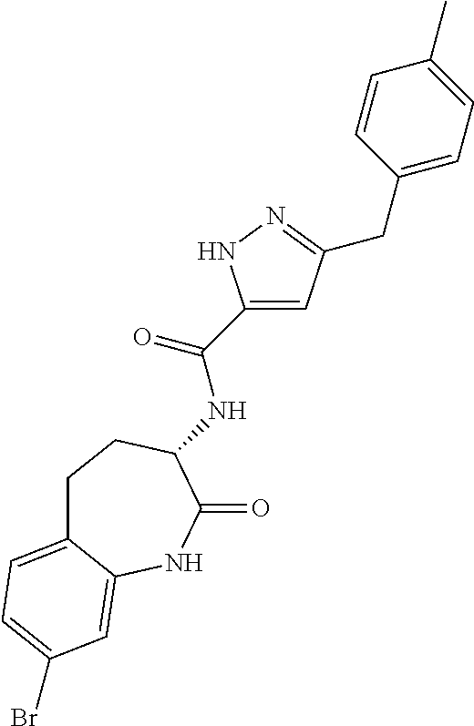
N(C(C1=CC(CC2=CC=C(C)C=C2)=NN1)=O)C1C(=O)NC2=CC(Br)=CC=C2CC1
